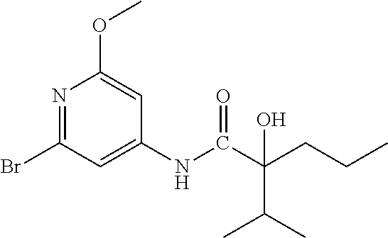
N1=C(Br)C=C(NC(C(CCC)(C(C)C)O)=O)C=C1OC
